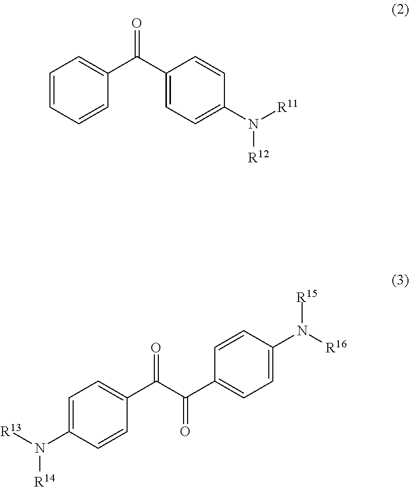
C1=CC=CC(C(C2=CC=C(N([R11])[R12])C=C2)=O)=C1.C1=C(N([R13])[R14])C=CC(C(C(C2=CC=C(N([R16])[R15])C=C2)=O)=O)=C1
